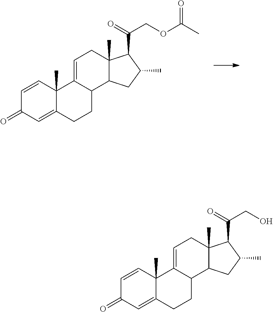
C1=CC2(C)C(=CC1=O)CCC1C2=CCC2(C)C1CC(C)C2C(=O)CO.C1=CC2(C)C(=CC1=O)CCC1C2=CCC2(C)C1CC(C)C2C(=O)COC(C)=O
